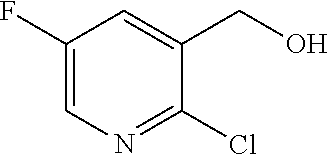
ClC1=NC=C(F)C=C1CO
